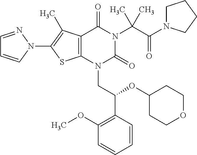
C12=C(C(C)=C(N3C=CC=N3)S1)C(=O)N(C(C(=O)N1CCCC1)(C)C)C(=O)N2CC(C1=C(OC)C=CC=C1)OC1CCOCC1
